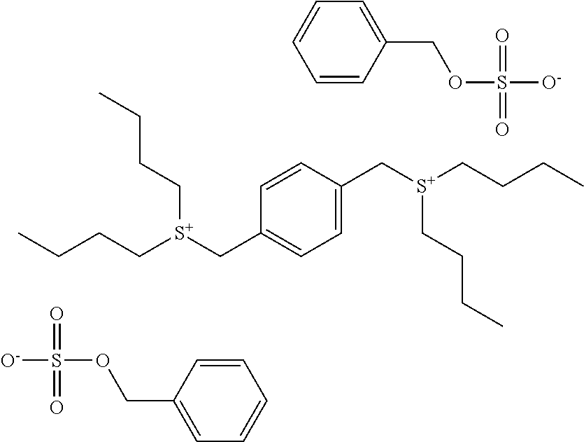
C1=CC(C[S+](CCCC)CCCC)=CC=C1C[S+](CCCC)CCCC.C1=C(COS([O-])(=O)=O)C=CC=C1.C1=CC(COS([O-])(=O)=O)=CC=C1
